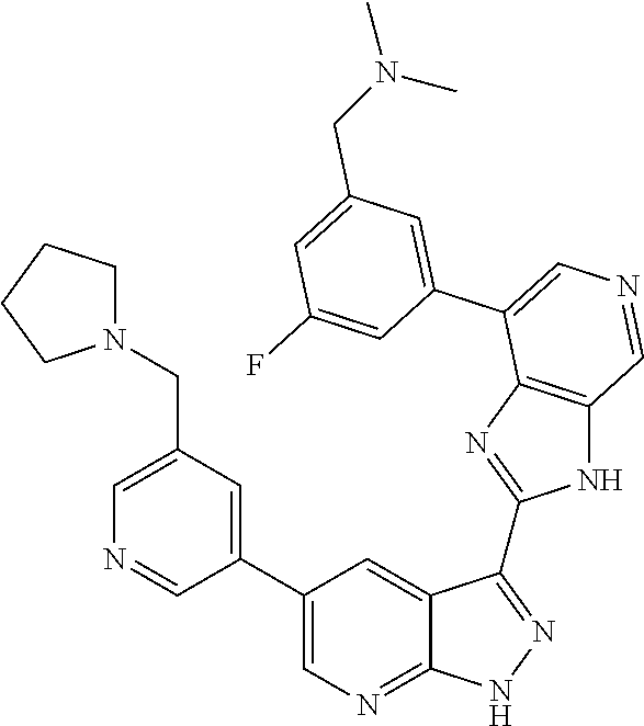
C1=C(CN2CCCC2)C=C(C2=CN=C3C(=C2)C(C2=NC4=C(N2)C=NC=C4C2=CC(CN(C)C)=CC(F)=C2)=NN3)C=N1
